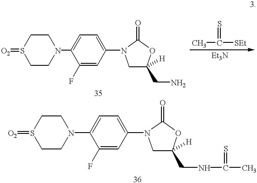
C1CN(C2=CC=C(N3CC(CN)([H])OC3=O)C=C2F)CCS1=[O2].CC([SEt])=S.C1CN(C2=CC=C(N3CC(CNC(C)=S)([H])OC3=O)C=C2F)CCS1=[O2]
